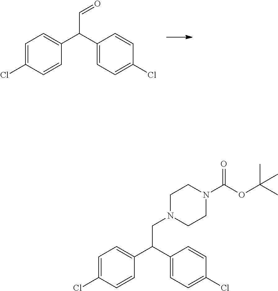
C1=C(Cl)C=CC(C(C2=CC=C(Cl)C=C2)C=O)=C1.C1=C(Cl)C=CC(C(C2=CC=C(Cl)C=C2)CN2CCN(C(OC(C)(C)C)=O)CC2)=C1
